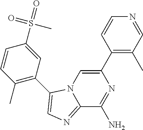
C12=NC=C(C3=C(C)C=CC(S(=O)(=O)C)=C3)N1C=C(C1=C(C)C=NC=C1)N=C2N
